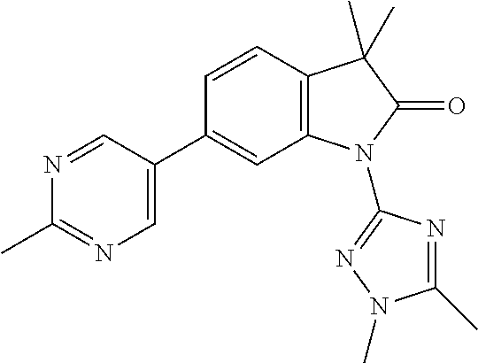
C12=C(C=CC(C3=CN=C(C)N=C3)=C1)C(C)(C)C(=O)N2C1=NN(C)C(C)=N1
